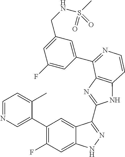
C1=C(C2=C(F)C=C3C(=C2)C(C2=NC4=C(N2)C=CN=C4C2=CC(CNS(C)(=O)=O)=CC(F)=C2)=NN3)C(C)=CC=N1
